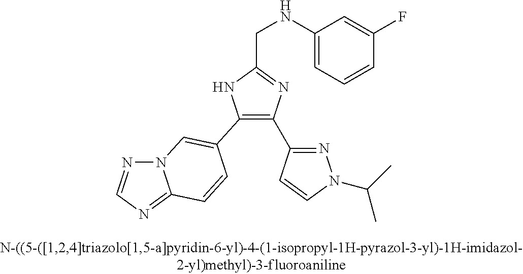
N12N=CN=C1C=CC(C1=C(C3=NN(C(C)C)C=C3)N=C(CNC3=CC=CC(F)=C3)N1)=C2
